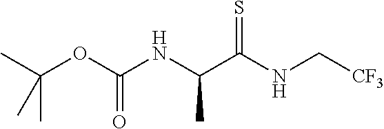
C(C)(NC(OC(C)(C)C)=O)C(NC[CF3])=S
